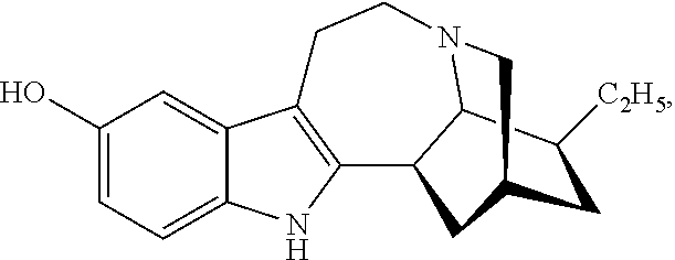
C1(O)=CC=C2C(=C1)C1=C(N2)C2C3N(CC1)CC(CC3[C2H5])C2
